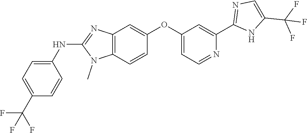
C1(NC2=NC3=C(N2C)C=CC(OC2=CC=NC(C4=NC=C(C(F)(F)F)N4)=C2)=C3)=CC=C(C(F)(F)F)C=C1
